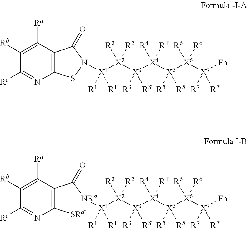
C1([Rb])=C([Ra])C2=C(N=C1[Rc])SN([X1]([X2]([X3]([X4]([X5]([X6]([X7]([Fn])([R7])[R7])([R6])[R6])([R5])[R5])([R4])[R4])([R3])[R3])([R2])[R2])([R1])[R1])C2=O.C1([Rb])=C([Ra])C(C([NRd][X1]([X2]([X3]([X4]([X5]([X6]([X7]([Fn])([R7])[R7])([R6])[R6])([R5])[R5])([R4])[R4])([R3])[R3])([R2])[R2])([R1])[R1])=O)=C([SRd])N=C1[Rc]
